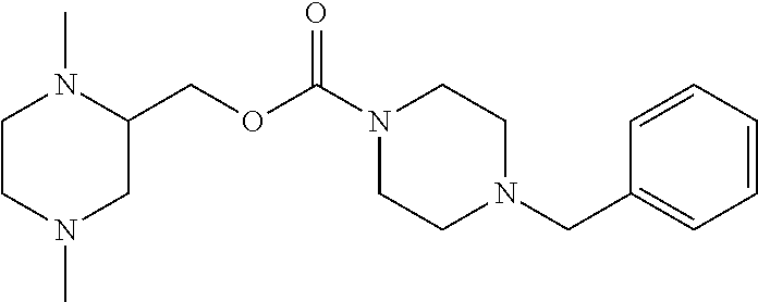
C1CN(C)CC(COC(N2CCN(CC3=CC=CC=C3)CC2)=O)N1C
